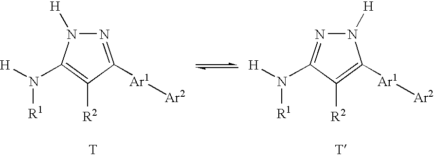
N1=C([Ar1][Ar2])C([R2])=C(N([H])[R1])N1[H].[T].N1([H])N=C(N([H])[R1])C([R2])=C1[Ar1][Ar2].[T]
